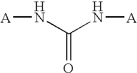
[A]NC(N[A])=O
